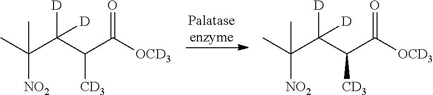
[Palataseenzyme].C(C(C([OCD3])=O)[CD3])(C(C)([NO2])C)([D])[D].C(C(C([OCD3])=O)[CD3])(C(C)([NO2])C)([D])[D]
